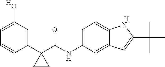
[H].C1=C(O)C=C(C2(C(NC3=CC=C4C(=C3)C=C(C(C)(C)C)N4)=O)CC2)C=C1.[H]
